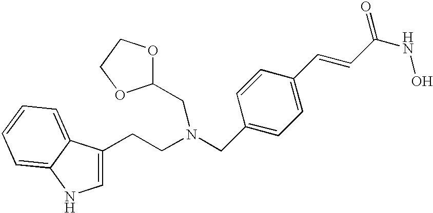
C1=C(CCN(CC2=CC=C(C=CC(NO)=O)C=C2)CC2OCCO2)C2=CC=CC=C2N1
